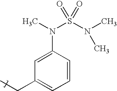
C1=C(N(S(N(C)C)(=O)=O)C)C=CC=C1CC
